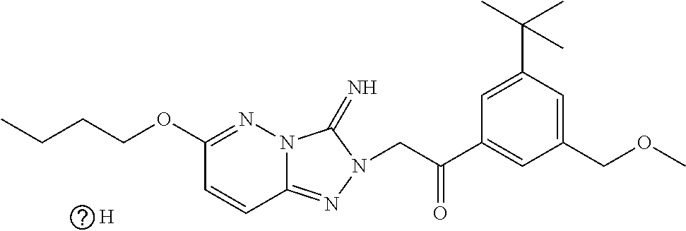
C12=NN(CC(C3=CC(COC)=CC(C(C)(C)C)=C3)=O)C(=N)N1N=C(OCCCC)C=C2.[H]
